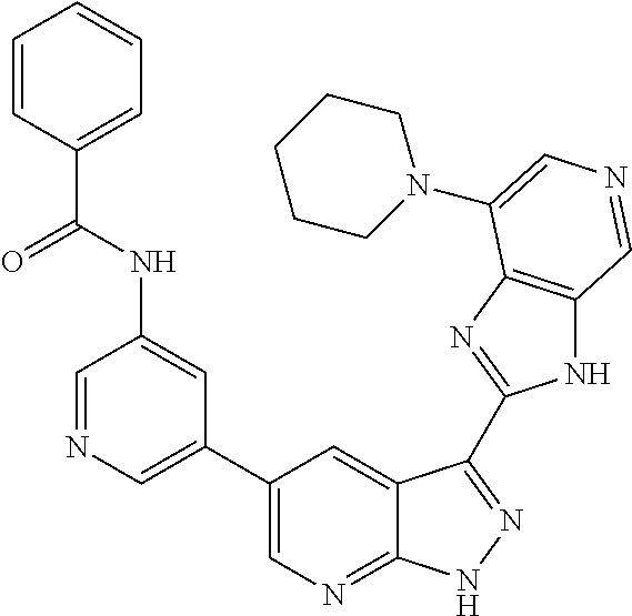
C1(C2=CN=CC(NC(C3=CC=CC=C3)=O)=C2)=CN=C2C(=C1)C(C1=NC3=C(N1)C=NC=C3N1CCCCC1)=NN2
